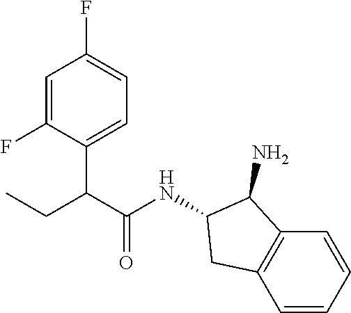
C1=C(F)C(C(C(=O)NC2CC3=C(C2N)C=CC=C3)CC)=CC=C1F
